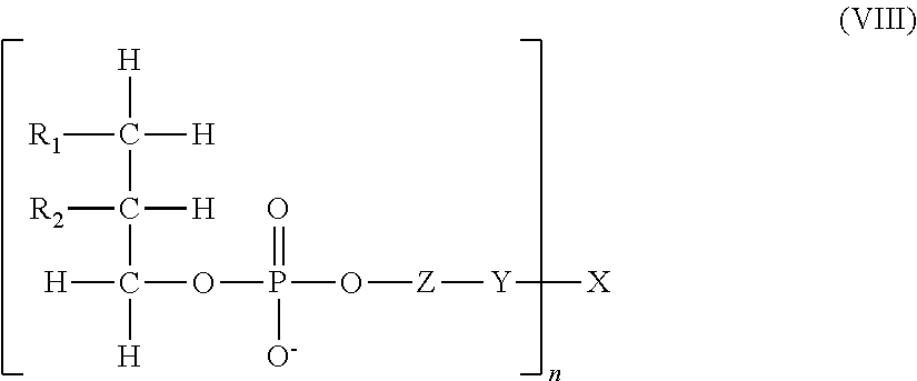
[R1]C([H])([H])C([H])([R2])C([H])([H])OP(=O)([O-])O[Z][Y][X]
